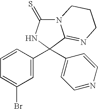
N12C(=S)NC(C3=CC(Br)=CC=C3)(C3=CC=NC=C3)C1=NCCC2
